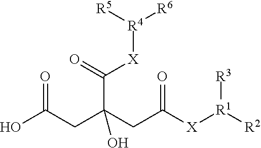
C(CC(CC(=O)O)(C(=O)[X][R4]([R6])[R5])O)([X][R1]([R2])[R3])=O
